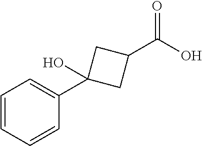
C1=CC=CC(C2(O)CC(C(O)=O)C2)=C1
